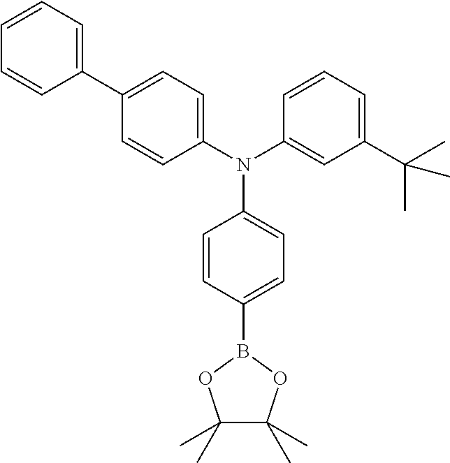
C1=CC(B2OC(C)(C)C(C)(C)O2)=CC=C1N(C1=CC=C(C2=CC=CC=C2)C=C1)C1=CC(C(C)(C)C)=CC=C1
